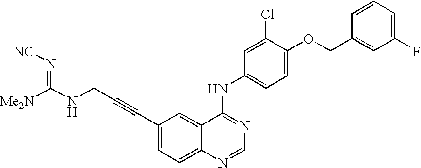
[Me2N]C(NCC#CC1=CC=C2C(=C1)C(NC1=CC=C(OCC3=CC(F)=CC=C3)C(Cl)=C1)=NC=N2)=N[NC]
